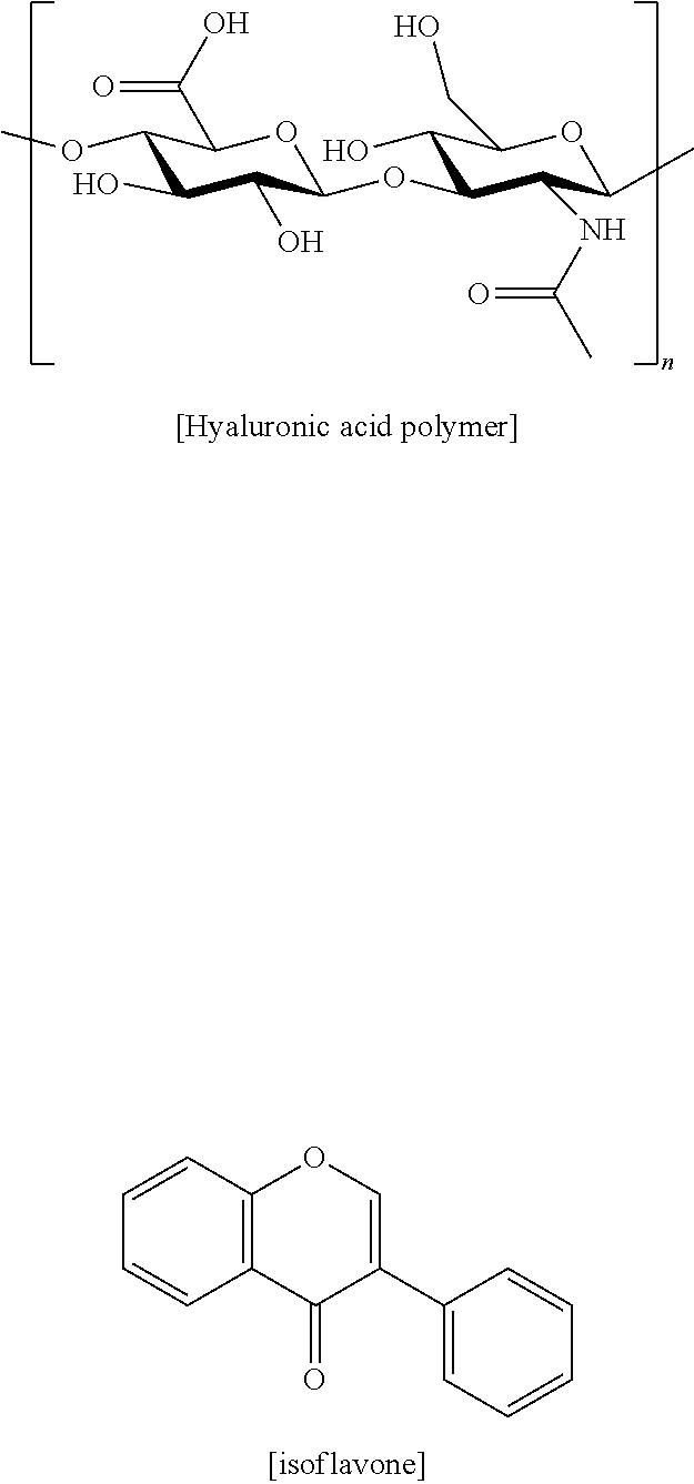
C1(OC)C(O)C(O)C(OC2C(O)C(CO)OC(C)C2NC(C)=O)OC1C(O)=O.C1(C2=COC3=C(C2=O)C=CC=C3)=CC=CC=C1
